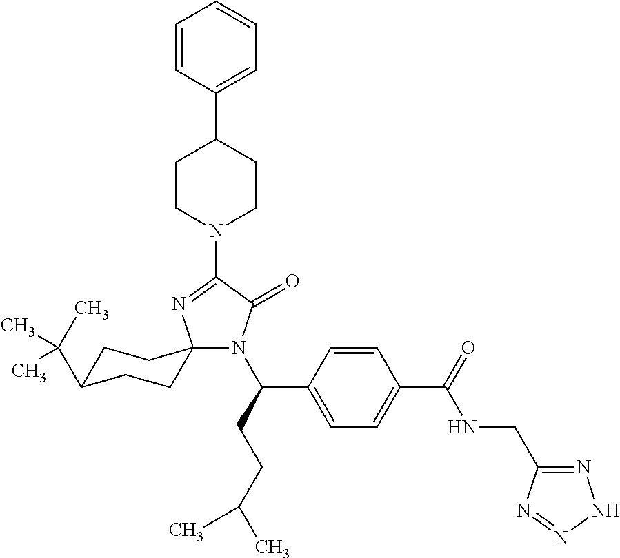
N1(C(CCC(C)C)C2=CC=C(C(=O)NCC3=NNN=N3)C=C2)C(=O)C(N2CCC(C3=CC=CC=C3)CC2)=NC12CCC(C(C)(C)C)CC2
